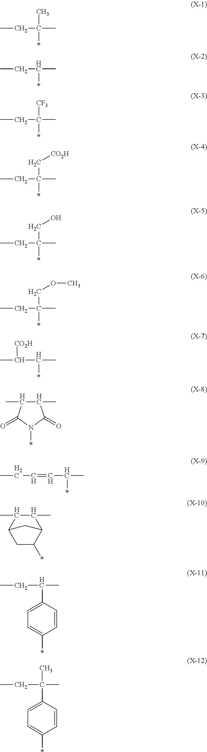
CCC(C)(C)*.CCC(C)*.CCC(C)([CF3])*.CCC(C)(C[CO2H])*.CCC(C)(CO)*.CCC(C)(COC)*.CC(C(C)*)[CO2H].C1(C)C(C)C(=O)N(*)C1=O.C[H2C]C=CC(C)*.C1(C)C(C)C2C(*)CC1C2.C1=C(C(C)(CC)C)C=CC(*)=C1.C1=C(C(C)CC)C=CC(*)=C1
